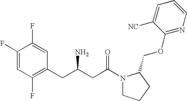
C1(F)=CC(F)=C(CC(CC(=O)N2CCCC2COC2=NC=CC=C2[CN])N)C=C1F
